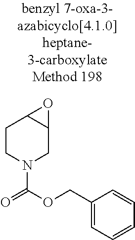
C1CN(C(OCC2=CC=CC=C2)=O)CC2C1O2
